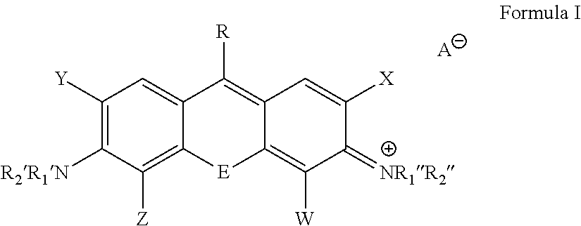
C1([Z])=C2C(=CC([Y])=C1[R2R1N])C([R])=C1C(=C([W])C(=[NR1R2])C([X])=C1)[E]2.[A]
